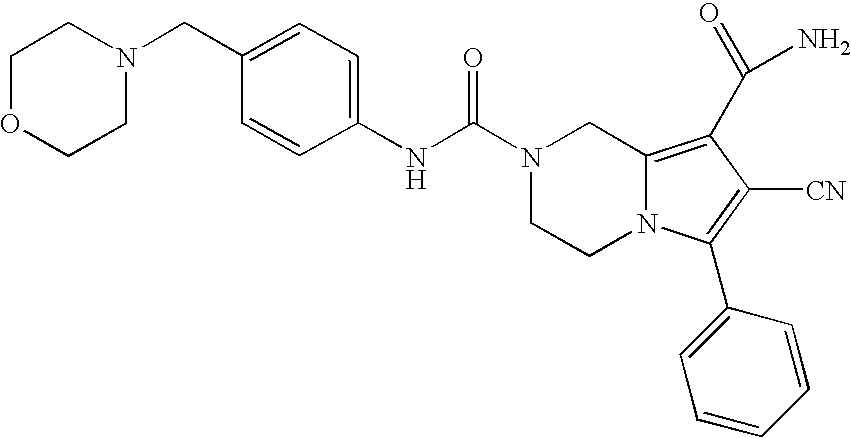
N1(C(NC2=CC=C(CN3CCOCC3)C=C2)=O)CCN2C(=C(C(N)=O)C([CN])=C2C2=CC=CC=C2)C1
